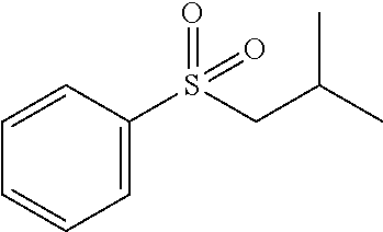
C1=CC(S(CC(C)C)(=O)=O)=CC=C1
